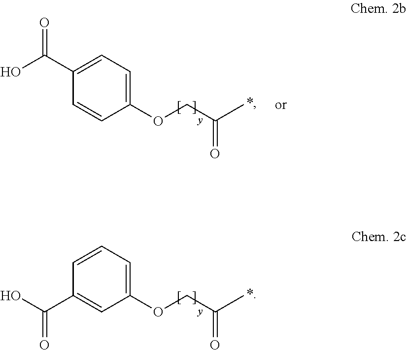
C1(C(O)=O)=CC=C(OCC(C)=O)C=C1.C1=CC=C(OCC(C)=O)C=C1C(O)=O
